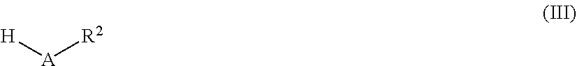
[H][A][R2]
